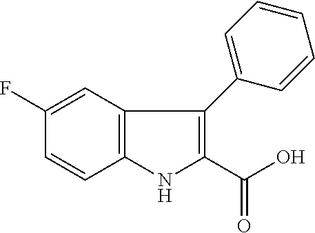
C12=C(C=C(F)C=C1)C(C1=CC=CC=C1)=C(C(O)=O)N2
